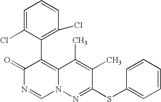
O=C1N=CN2C(=C1C1=C(Cl)C=CC=C1Cl)C(C)=C(C)C(SC1=CC=CC=C1)=N2
